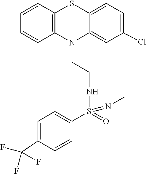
C12=CC(Cl)=CC=C1SC1=C(N2CCNS(C2=CC=C(C(F)(F)F)C=C2)(=O)=NC)C=CC=C1
